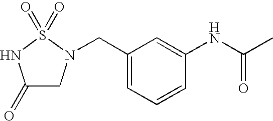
C1(=O)CN(CC2=CC=CC(NC(C)=O)=C2)S(=O)(=O)N1
